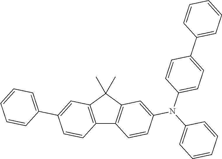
C12=C(C(C)(C)C3=C1C=CC(N(C1=CC=CC=C1)C1=CC=C(C4=CC=CC=C4)C=C1)=C3)C=C(C1=CC=CC=C1)C=C2
